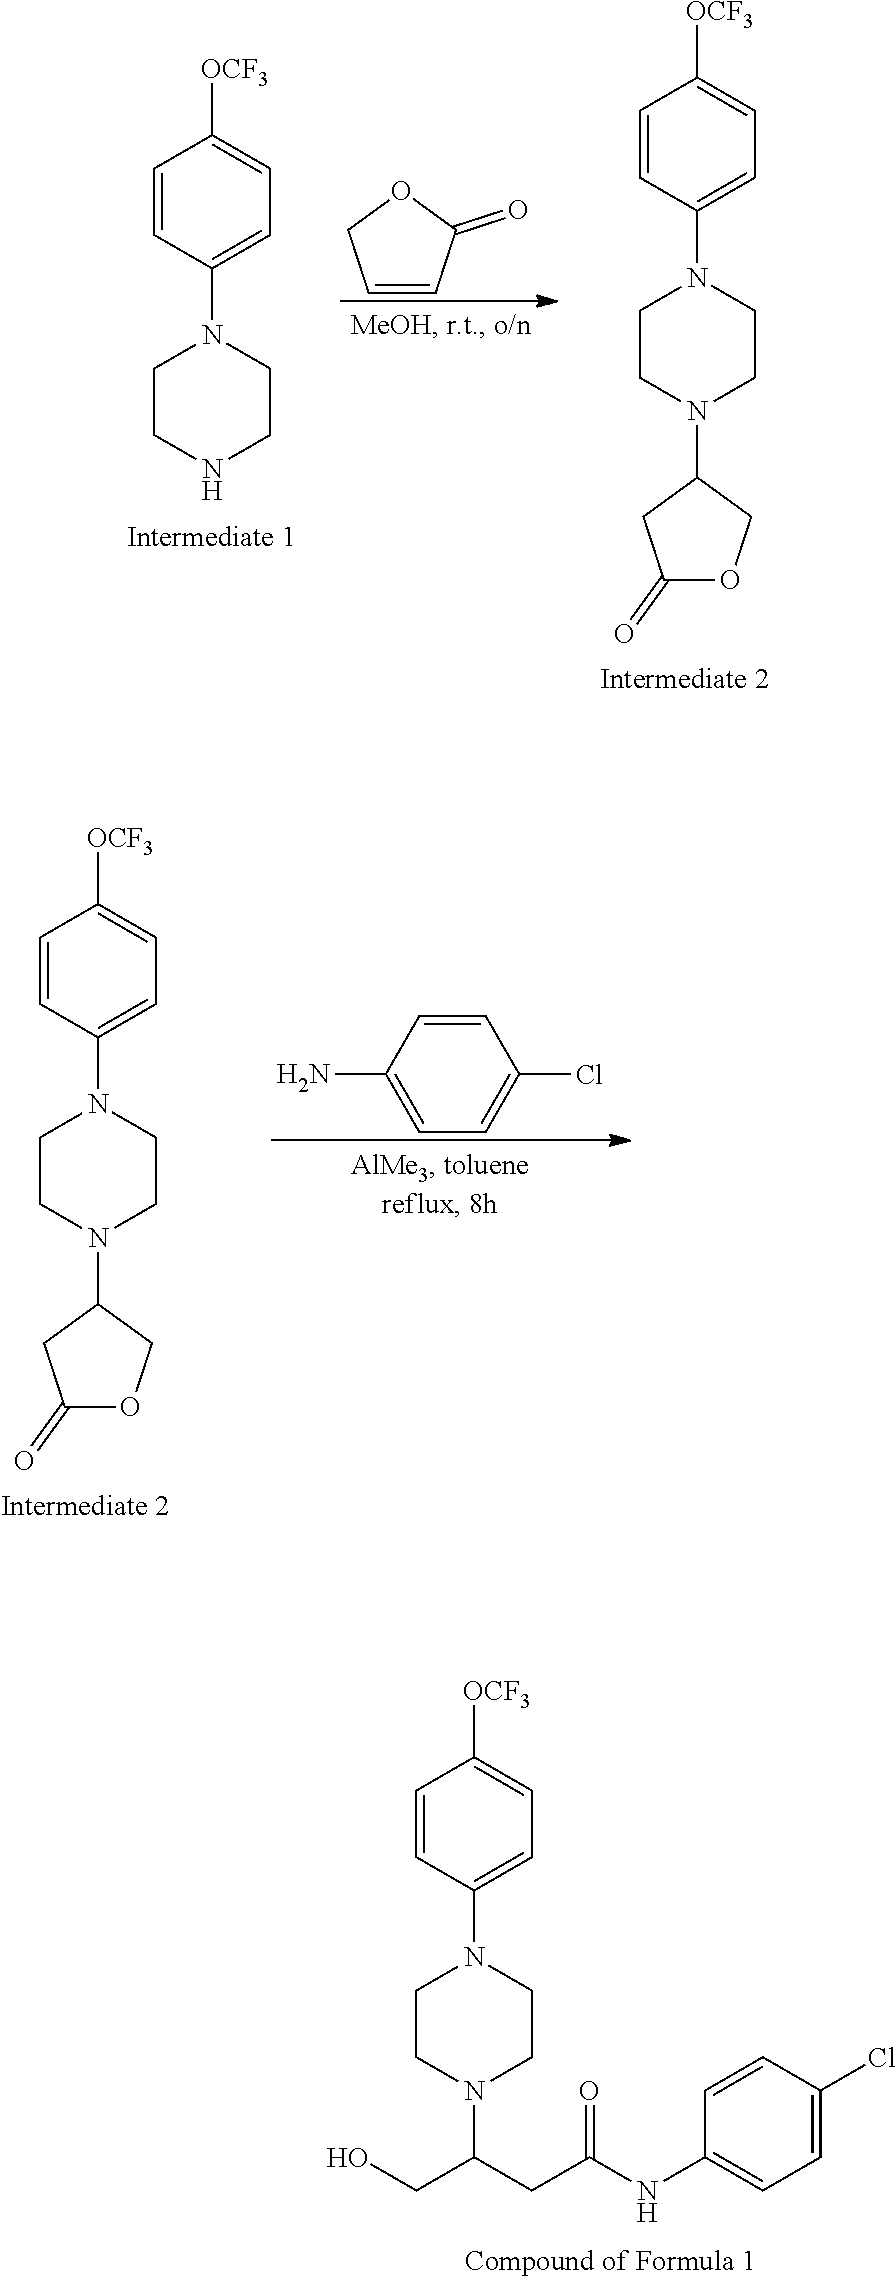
C1=CC(N2CCN(C(CC(NC3=CC=C(Cl)C=C3)=O)CO)CC2)=CC=C1[OCF3].C1=CC(N2CCNCC2)=CC=C1[OCF3].C1=CC(=O)OC1.C1=CC(N2CCN(C3CC(=O)OC3)CC2)=CC=C1[OCF3].C1=CC(N2CCN(C3CC(=O)OC3)CC2)=CC=C1[OCF3].C1=CC(N)=CC=C1Cl
